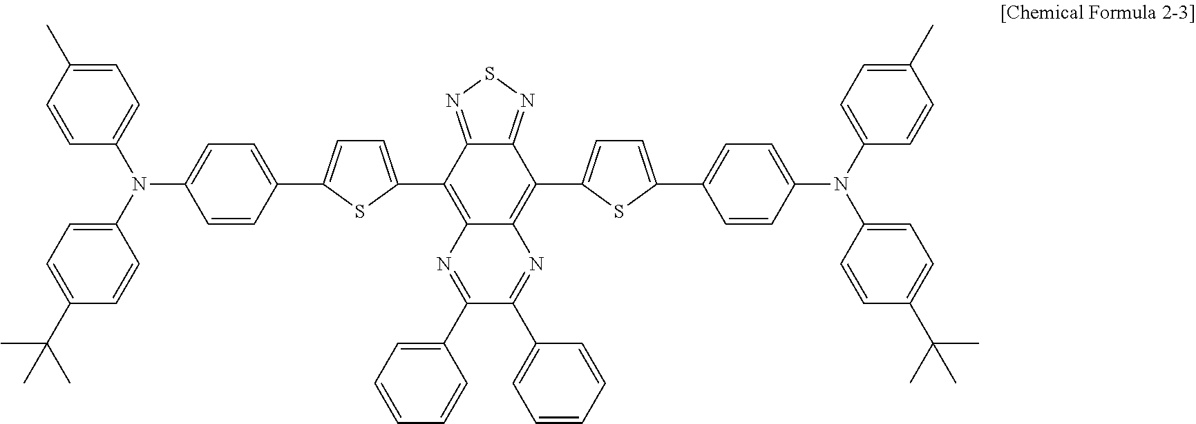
C12=NSN=C1C(C1=CC=C(C3=CC=C(N(C4=CC=C(C)C=C4)C4=CC=C(C(C)(C)C)C=C4)C=C3)S1)=C1C(=C2C2=CC=C(C3=CC=C(N(C4=CC=C(C)C=C4)C4=CC=C(C(C)(C)C)C=C4)C=C3)S2)N=C(C2=CC=CC=C2)C(C2=CC=CC=C2)=N1
